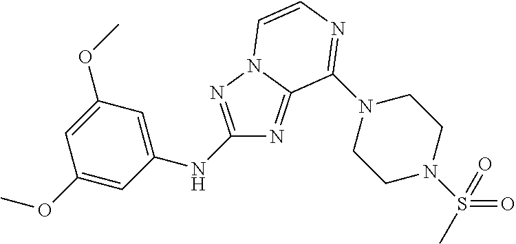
C1(NC2=CC(OC)=CC(OC)=C2)=NN2C(=N1)C(N1CCN(S(C)(=O)=O)CC1)=NC=C2
